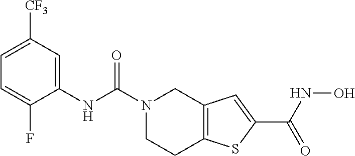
C1CC2=C(CN1C(NC1=CC([CF3])=CC=C1F)=O)C=C(C(NO)=O)S2
